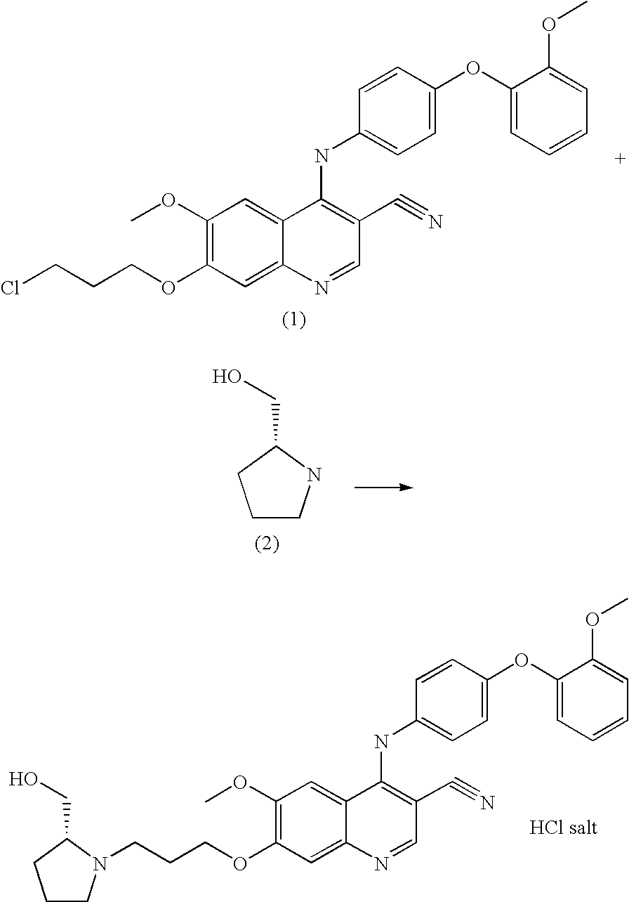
ClCCCOC1=C(OC)C=C2C(=C1)N=CC(C#N)=C2NC1=CC=C(OC2=CC=CC=C2OC)C=C1.C1CNC(CO)C1.C(CCOC1=C(OC)C=C2C(=C1)N=CC(C#N)=C2NC1=CC=C(OC2=CC=CC=C2OC)C=C1)N1CCCC1CO
